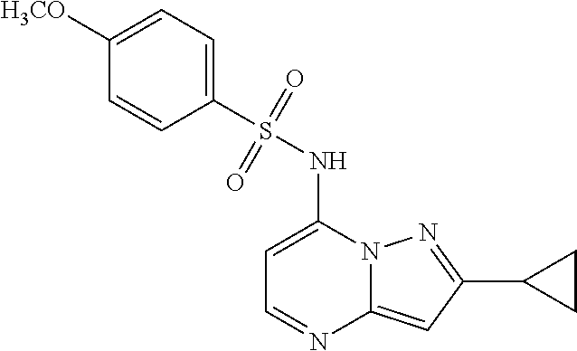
C1=C(NS(C2=CC=C([H3CO])C=C2)(=O)=O)N2C(=CC(C3CC3)=N2)N=C1
